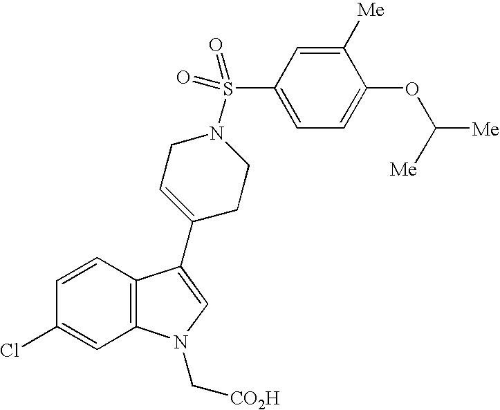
C1=CC2=C(C=C1Cl)N(C[CO2H])C=C2C1=CCN(S(C2=CC=C(OC([Me])[Me])C([Me])=C2)(=O)=O)CC1
